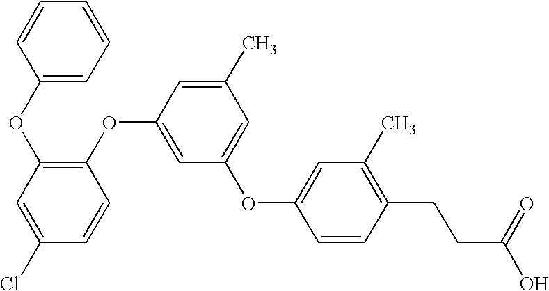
C1=CC(OC2=C(OC3=CC(OC4=CC(C)=C(CCC(=O)O)C=C4)=CC(C)=C3)C=CC(Cl)=C2)=CC=C1
